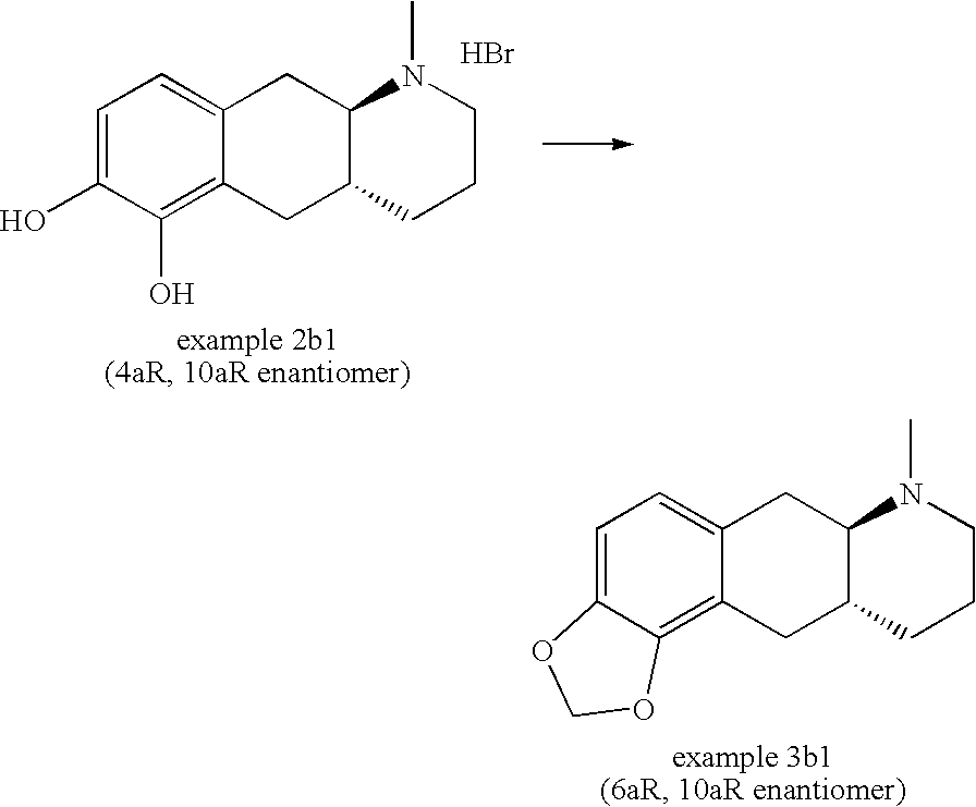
C1=C(O)C(O)=C2C(=C1)CC1C(C2)CCCN1C.Br.C1=C2C(=C3C(=C1)CC1C(C3)CCCN1C)OCO2
